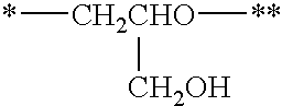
*[CH2CHO]([**])[CH2OH]
